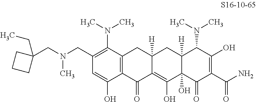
C1(CN(CC2(CC)CCC2)C)=C(N(C)C)C2=C(C(O)=C1)C(=O)C1=C(O)C3(O)C([H])(CC1([H])C2)C(N(C)C)C(O)=C(C(N)=O)C3=O
